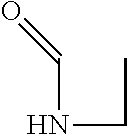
C(NCC)=O
